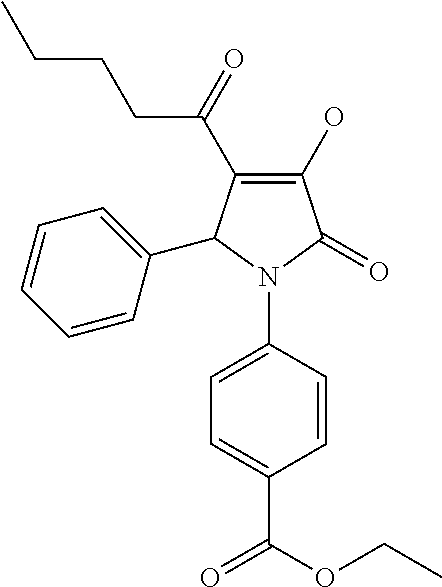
C1(O)=C(C(CCCC)=O)C(C2=CC=CC=C2)N(C2=CC=C(C(OCC)=O)C=C2)C1=O
